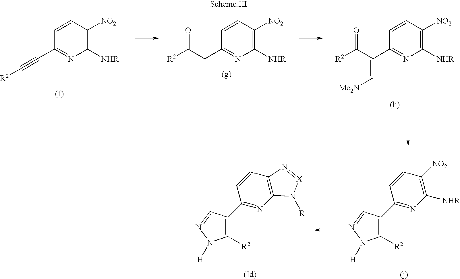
C1=CC(C#C[R2])=NC([NHR])=C1[NO2].C1=CC(CC([R2])=O)=NC([NHR])=C1[NO2].C1=CC(C(C([R2])=O)=C[Me2N])=NC([NHR])=C1[NO2].C1([R2])=C(C2=NC([NHR])=C([NO2])C=C2)C=NN1[H].C1([R2])=C(C2=NC3=C(C=C2)N=[X]N3[R])C=NN1[H]
